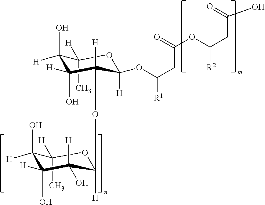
C1([H])(C)C([H])(O)C([H])(O)C([H])(OC2([H])C(O)([H])C([H])(O)C([H])(O)C([H])(C)O2)C([H])(OC(CC(OC(CC(O)=O)[R2])=O)[R1])O1
